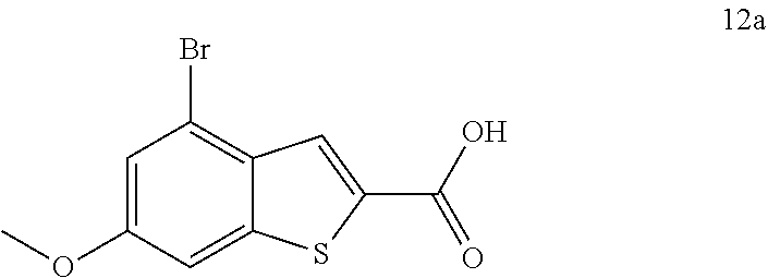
C1=C(OC)C=C2C(=C1Br)C=C(C(=O)O)S2
